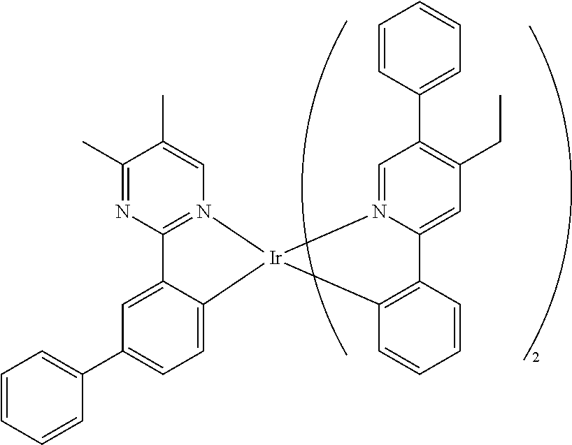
C12=N(C=C(C)C(C)=N1)[Ir]1(C3=CC=C(C4=CC=CC=C4)C=C23)C2=C(C3=CC(CC)=C(C4=CC=CC=C4)C=N31)C=CC=C2
